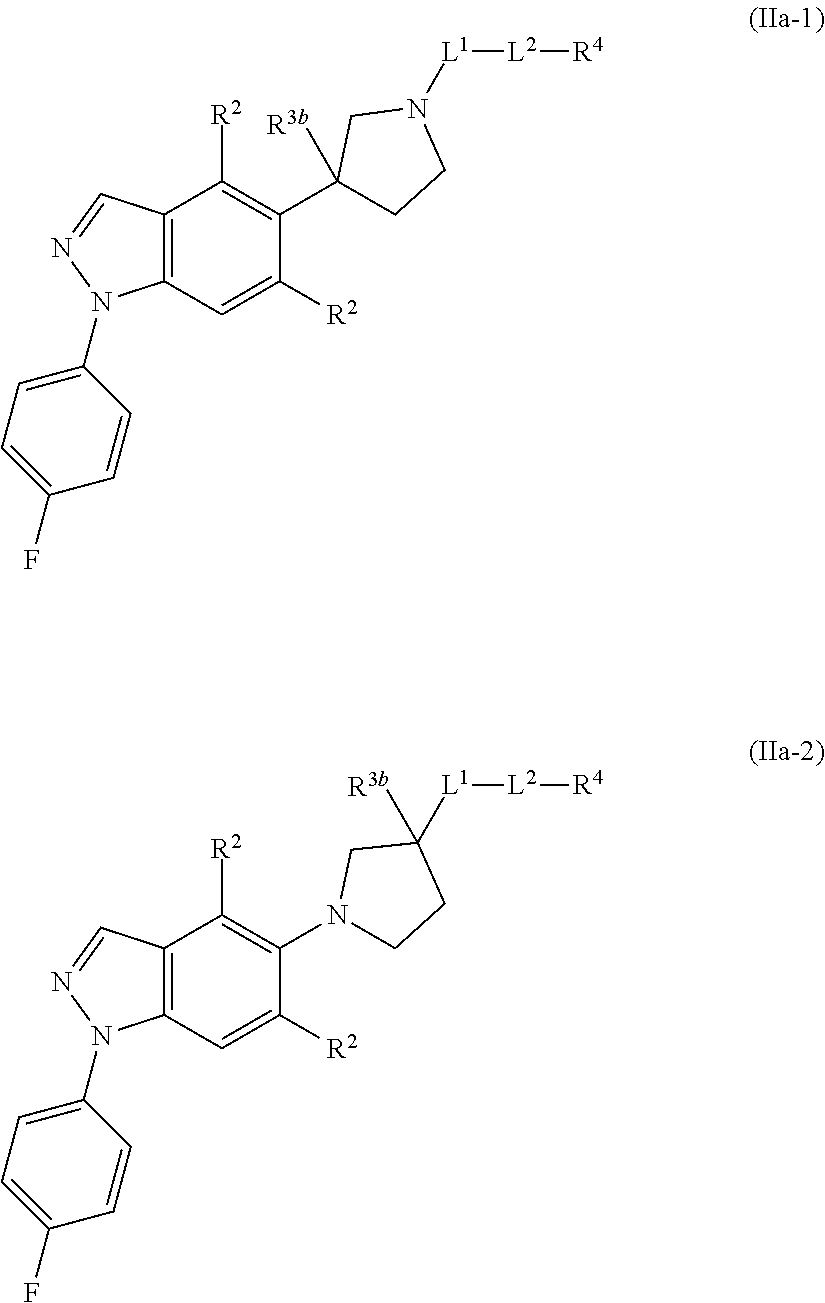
C12=C(C=C([R2])C(C3([R3b])CCN([L1][L2][R4])C3)=C1[R2])N(C1=CC=C(F)C=C1)N=C2.C12=C(C=C([R2])C(N3CCC([L1][L2][R4])([R3b])C3)=C1[R2])N(C1=CC=C(F)C=C1)N=C2
